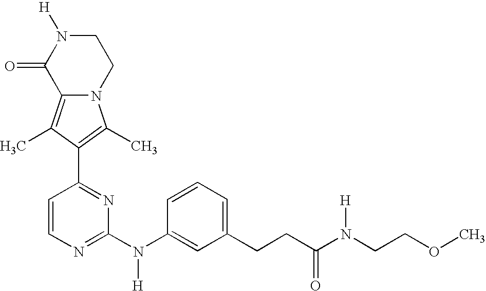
N12C(=C(C)C(C3=NC(N(C4=CC(CCC(N(CCOC)[H])=O)=CC=C4)[H])=NC=C3)=C1C)C(=O)N([H])CC2
